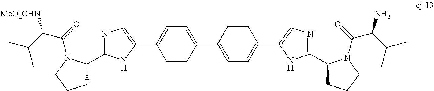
C1=CC(C2=CC=C(C3=CN=C(C4CCCN4C(C(N)C(C)C)=O)N3)C=C2)=CC=C1C1=CN=C(C2CCCN2C(=O)C(C(C)C)[MeO2CHN])N1
